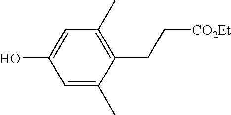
C1=C(C)C(CC[CO2Et])=C(C)C=C1O
